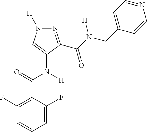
N1=C(C(N([H])CC2=CC=NC=C2)=O)C(N([H])C(C2=C(F)C=CC=C2F)=O)=CN1[H]
